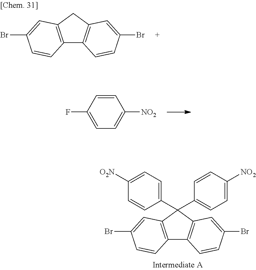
C12=C(CC3=C1C=CC(Br)=C3)C=C(Br)C=C2.C1=C([NO2])C=CC(F)=C1.C12=C(C(C3=CC=C([O2N])C=C3)(C3=CC=C([NO2])C=C3)C3=C1C=CC(Br)=C3)C=C(Br)C=C2
